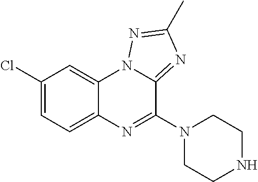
C12=CC=C(Cl)C=C1N1C(=NC(C)=N1)C(N1CCNCC1)=N2
